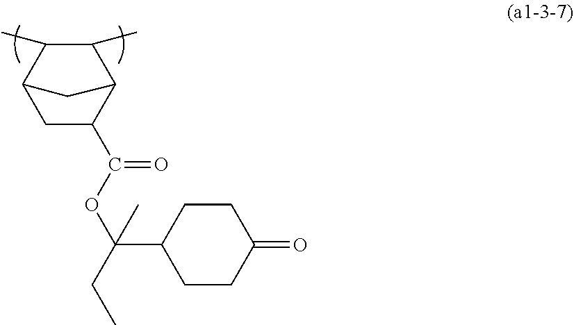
C12C(C)C(C)C(CC1C(OC(CC)(C1CCC(=O)CC1)C)=O)C2
